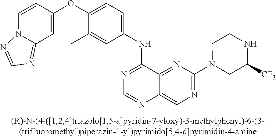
C1(OC2=CC=C(NC3=NC=NC4=CN=C(N5CC([CF3])NCC5)N=C34)C=C2C)=CC2=NC=NN2C=C1
